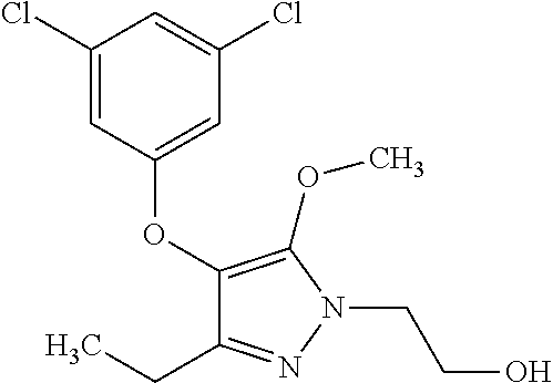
C1(OC2=CC(Cl)=CC(Cl)=C2)=C(OC)N(CCO)N=C1CC
